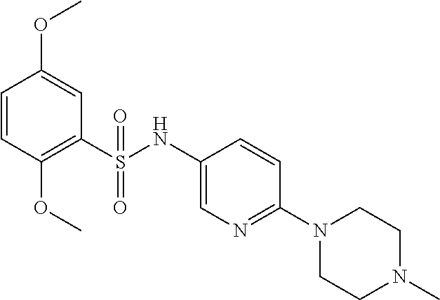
C1=CC(OC)=C(S(NC2=CN=C(N3CCN(C)CC3)C=C2)(=O)=O)C=C1OC
